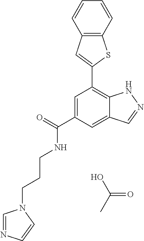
C1=C(C(=O)NCCCN2C=NC=C2)C=C2C(=C1C1=CC3=C(S1)C=CC=C3)NN=C2.OC(C)=O
